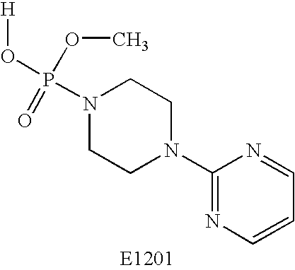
N1(P(O[H])(OC)=O)CCN(C2=NC=CC=N2)CC1
